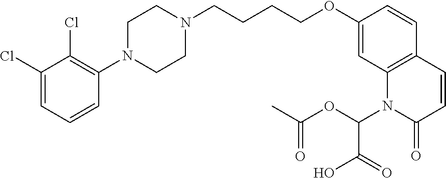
C1(Cl)=CC=CC(N2CCN(CCCCOC3=CC4=C(C=C3)C=CC(=O)N4C(OC(=O)C)C(=O)O)CC2)=C1Cl
